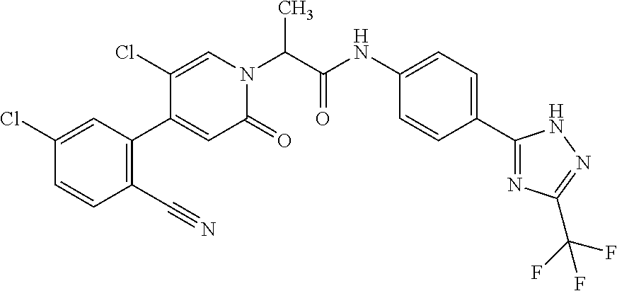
C1(Cl)=CC(C2=CC(=O)N(C(C(NC3=CC=C(C4=NC(C(F)(F)F)=NN4)C=C3)=O)C)C=C2Cl)=C(C#N)C=C1
